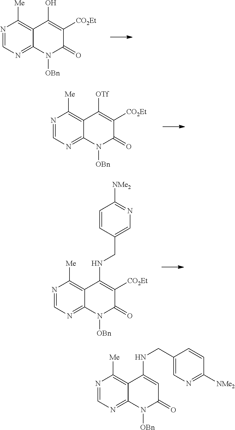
N1=CN=C2C(=C1[Me])C(O)=C([CO2Et])C(=O)N2[OBn].N1=CN=C2C(=C1[Me])C([OTf])=C([CO2Et])C(=O)N2[OBn].N1=CN=C2C(=C1[Me])C(NCC1=CN=C([NMe2])C=C1)=C([CO2Et])C(=O)N2[OBn].N1=CN=C2C(=C1[Me])C(NCC1=CN=C([NMe2])C=C1)=CC(=O)N2[OBn]
